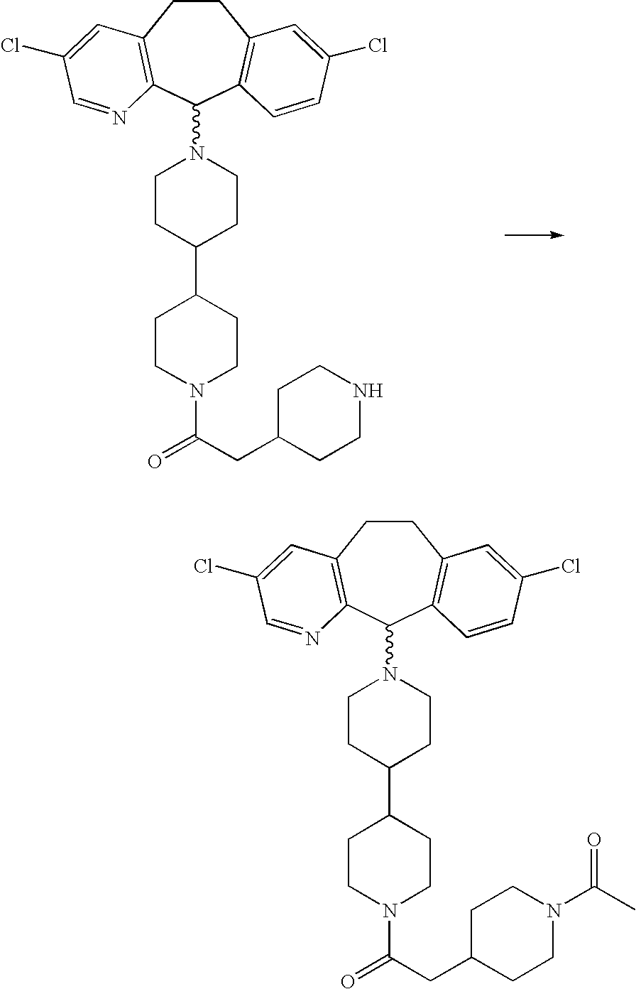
C1CC(C2CCN(C(=O)CC3CCNCC3)CC2)CCN1C1C2=C(CCC3=C1C=CC(Cl)=C3)C=C(Cl)C=N2.C1CC(C2CCN(C(=O)CC3CCN(C(C)=O)CC3)CC2)CCN1C1C2=C(CCC3=C1C=CC(Cl)=C3)C=C(Cl)C=N2
